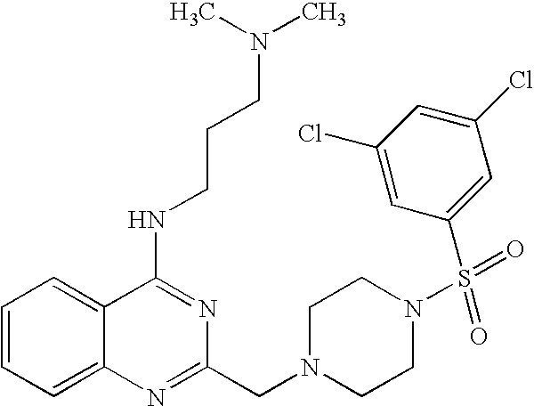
C1=CC=C2C(=C1)C(NCCCN(C)C)=NC(CN1CCN(S(C3=CC(Cl)=CC(Cl)=C3)(=O)=O)CC1)=N2
